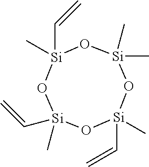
O1[Si](C)(C=C)O[Si](C)(C=C)O[Si](C)(C)O[Si]1(C)C=C
